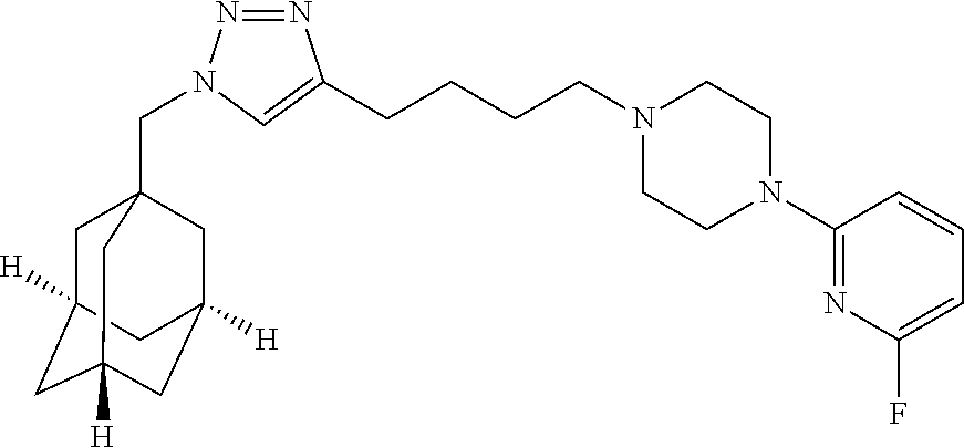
N1(CCCCC2=CN(CC34CC5([H])CC([H])(CC([H])(C3)C5)C4)N=N2)CCN(C2=NC(F)=CC=C2)CC1
